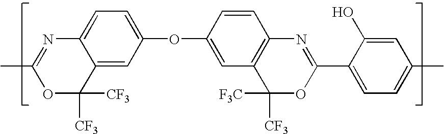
C12=CC(OC3=CC4=C(C=C3)N=C(C3=CC=C(C)C=C3O)OC4([CF3])[F3C])=CC=C1N=C(C)OC2([CF3])[CF3]
